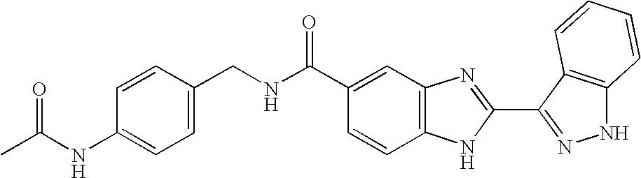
C1=CC(CNC(C2=CC3=C(C=C2)NC(C2=NNC4=C2C=CC=C4)=N3)=O)=CC=C1NC(C)=O
